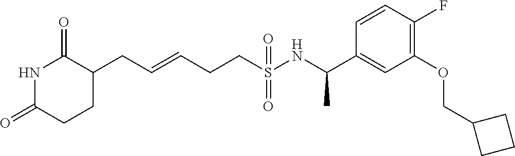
C(C=CCCS(NC(C1=CC(OCC2CCC2)=C(F)C=C1)C)(=O)=O)C1CCC(=O)NC1=O
